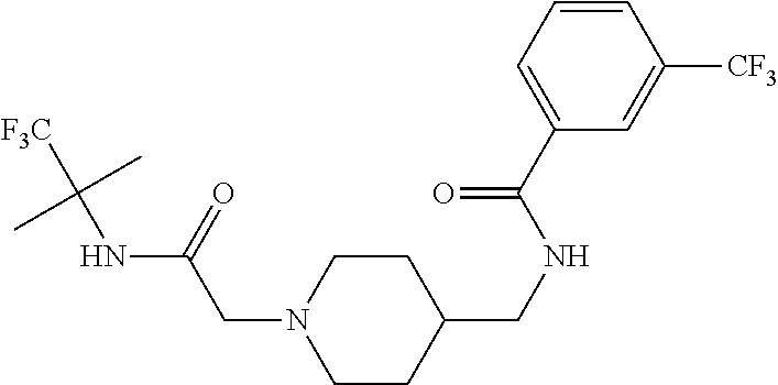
C1CC(CNC(C2=CC=CC([CF3])=C2)=O)CCN1CC(NC([F3C])(C)C)=O
